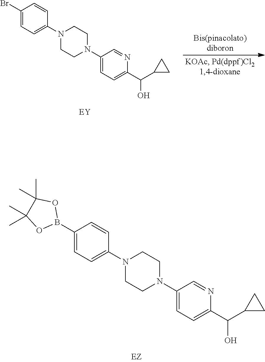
C1(Br)=CC=C(N2CCN(C3=CC=C(C(C4CC4)O)N=C3)CC2)C=C1.C1(B2OC(C)(C)C(C)(C)O2)=CC=C(N2CCN(C3=CC=C(C(C4CC4)O)N=C3)CC2)C=C1
